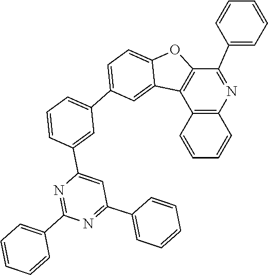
C1(C2=CC=CC=C2)=NC(C2=CC(C3=CC=C4C(=C3)C3=C(C(C5=CC=CC=C5)=NC5=C3C=CC=C5)O4)=CC=C2)=CC(C2=CC=CC=C2)=N1
